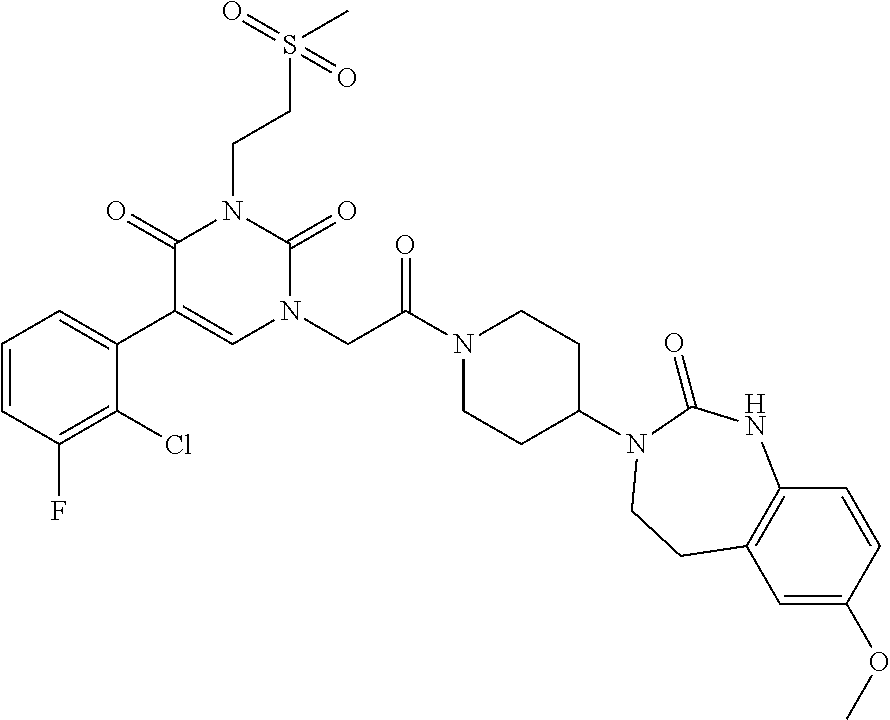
C1=CC(F)=C(Cl)C(C2=CN(CC(N3CCC(N4C(=O)NC5=C(C=C(OC)C=C5)CC4)CC3)=O)C(=O)N(CCS(C)(=O)=O)C2=O)=C1
